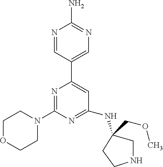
N1=CC(C2=CC(NC3(COC)CNCC3)=NC(N3CCOCC3)=N2)=CN=C1N
